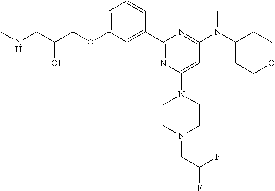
C1=C(OCC(CNC)O)C=C(C2=NC(N3CCN(CC(F)F)CC3)=CC(N(C3CCOCC3)C)=N2)C=C1
